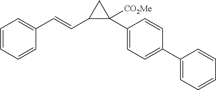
C1=CC=CC(C=CC2C(C3=CC=C(C4=CC=CC=C4)C=C3)([CO2Me])C2)=C1
